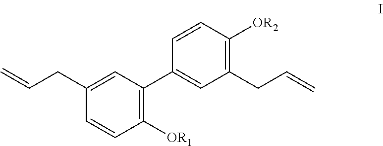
C1([OR1])=C(C2=CC(CC=C)=C([OR2])C=C2)C=C(CC=C)C=C1
